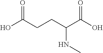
OC(CCC(C(O)=O)NC)=O
